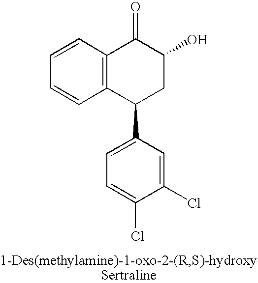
C1=CC2=C(C=C1)C(C1=CC=C(Cl)C(Cl)=C1)CC(O)C2=O
